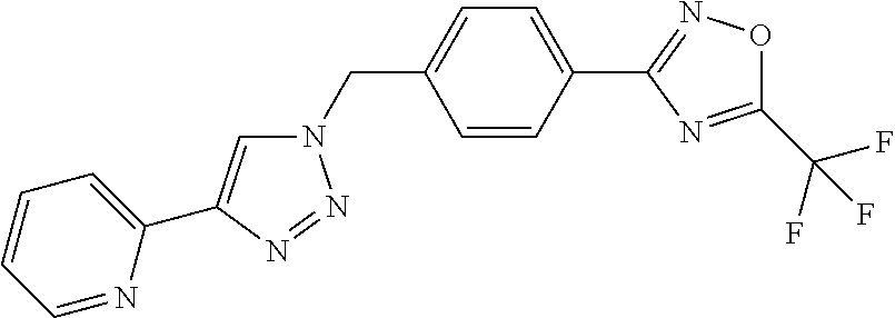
N1(CC2=CC=C(C3=NOC(C(F)(F)F)=N3)C=C2)C=C(C2=CC=CC=N2)N=N1
